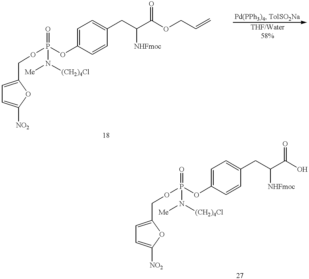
C1=C(COP(OC2=CC=C(CC([NHFmoc])C(=O)OCC=C)C=C2)(=O)N([Me])[(CH2)4Cl])OC([NO2])=C1.C1=C(COP(OC2=CC=C(CC([NHFmoc])C(=O)O)C=C2)(=O)N([Me])[(CH2)4Cl])OC([NO2])=C1
